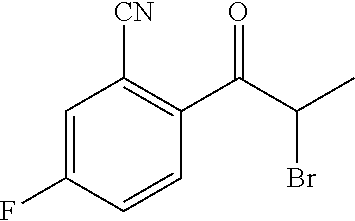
C1=C(F)C=CC(C(C(Br)C)=O)=C1[CN]
